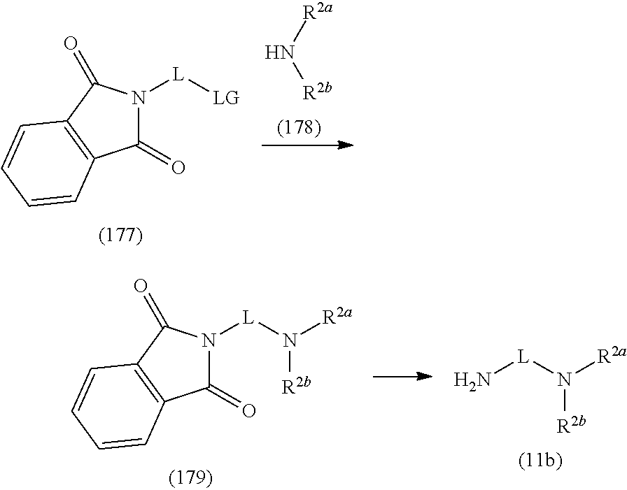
[R2b]N[R2a].C1(=O)N([L][LG])C(=O)C2=C1C=CC=C2.C1(=O)N([L]N([R2a])[R2b])C(=O)C2=C1C=CC=C2.N[L]N([R2a])[R2b]
